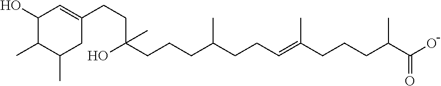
C(=C(CCCC(C)C(O)=O)C)CCC(CCCC(CCC1=CC(O)C(C)C(C)C1)(O)C)C
